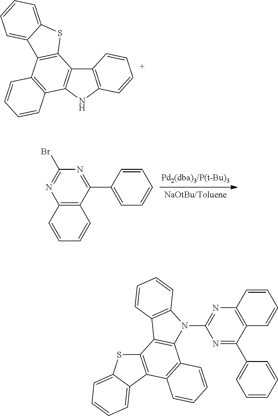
C12=C(NC3=C1C1=C(C4=C3C=CC=C4)C3=CC=CC=C3S1)C=CC=C2.N1=C(C2=CC=CC=C2)C2=C(N=C1Br)C=CC=C2.C12=C(C3=CC=CC=C3S1)C1=C(C3=C2C2=C(N3C3=NC4=C(C(C5=CC=CC=C5)=N3)C=CC=C4)C=CC=C2)C=CC=C1
